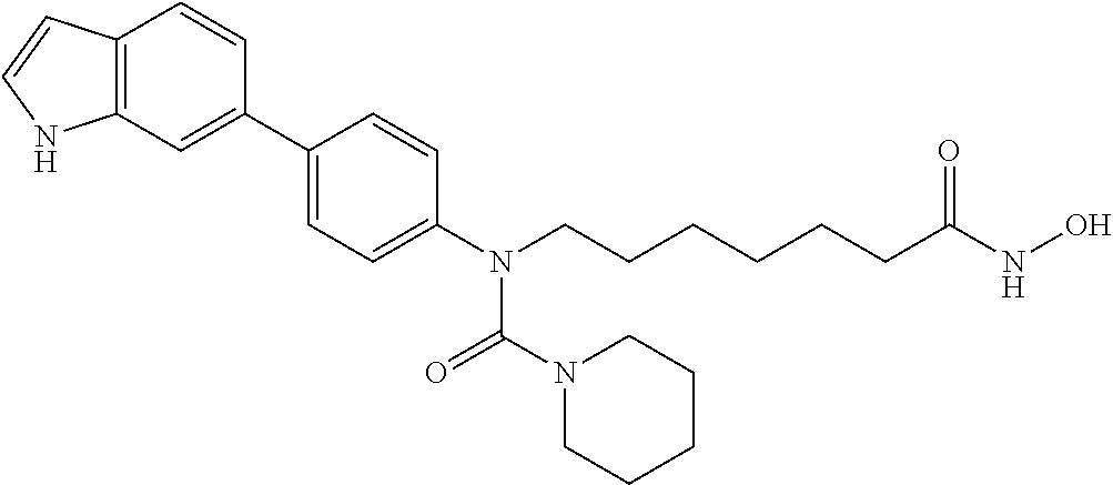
C1(C2=CC3=C(C=C2)C=CN3)=CC=C(N(CCCCCCC(NO)=O)C(=O)N2CCCCC2)C=C1
